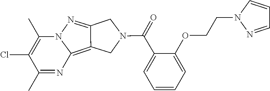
N12C(C)=C(Cl)C(C)=NC1=C1C(=N2)CN(C(=O)C2=CC=CC=C2OCCN2C=CC=N2)C1
